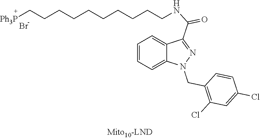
Br.C1=CC=C2C(=C1)C(C(=O)NCCCCCCCCCC[Ph3P])=NN2CC1=C(Cl)C=C(Cl)C=C1
